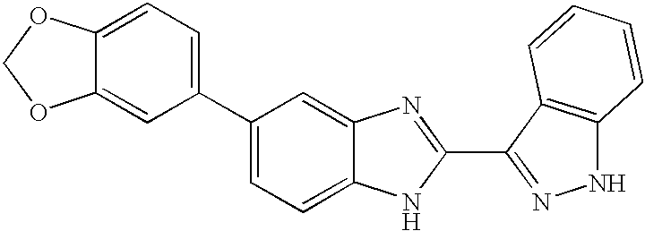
C1(C2=CC=C3C(=C2)N=C(C2=NNC4=C2C=CC=C4)N3)=CC=C2C(=C1)OCO2
